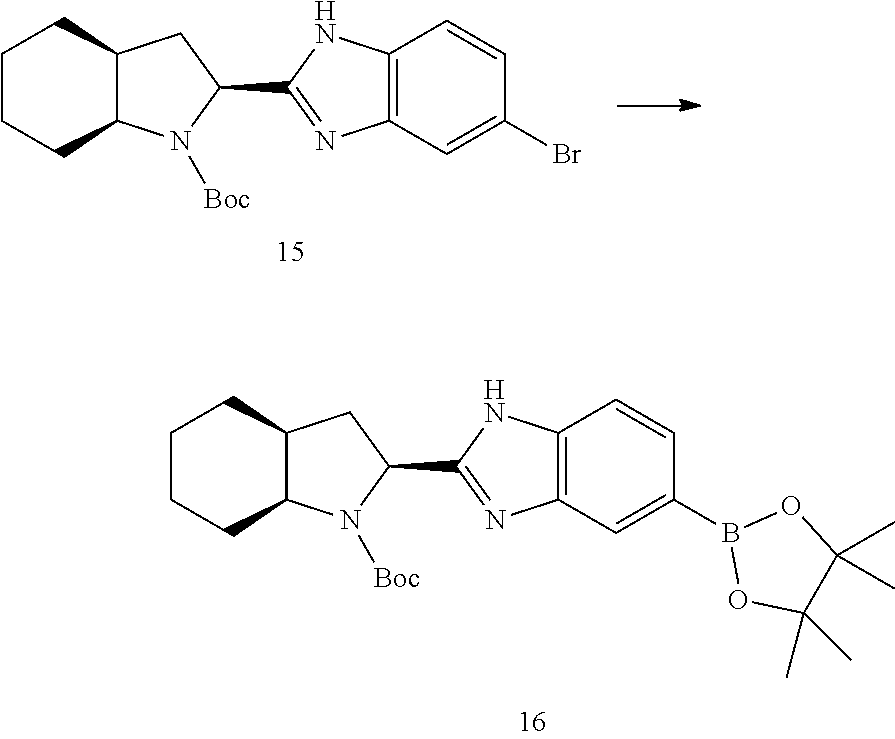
C12C(N([Boc])C(C3=NC4=C(N3)C=CC(Br)=C4)C1)CCCC2.C12C(N([Boc])C(C3=NC4=C(N3)C=CC(B3OC(C)(C)C(C)(C)O3)=C4)C1)CCCC2
